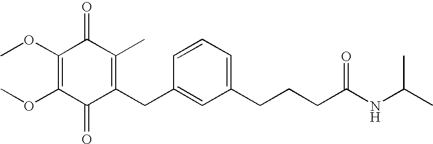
C1(=O)C(CC2=CC(CCCC(NC(C)C)=O)=CC=C2)=C(C)C(=O)C(OC)=C1OC
